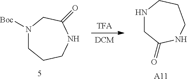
N1([Boc])CCCNC(=O)C1.[TFA].[DCM].N1CC(=O)NCCC1.[A11]
